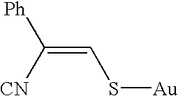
C(S[Au])=C([Ph])[CN]
